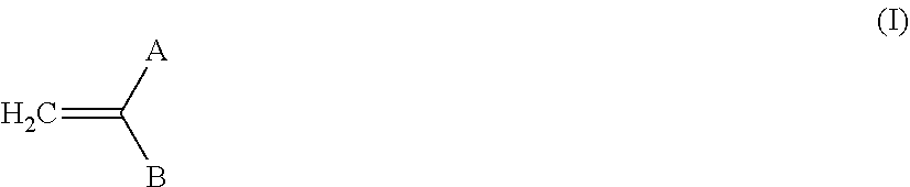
C=C([A])B
